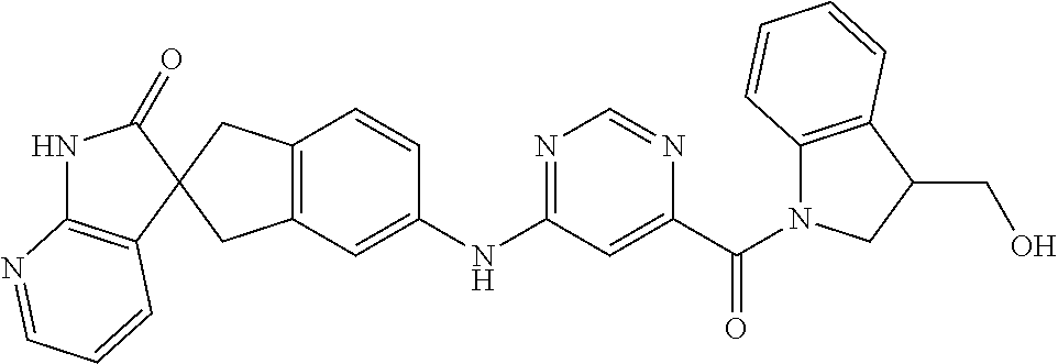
C12=C(CC3(C1)C1=C(NC3=O)N=CC=C1)C=CC(NC1=NC=NC(C(=O)N3C4=C(C(CO)C3)C=CC=C4)=C1)=C2
